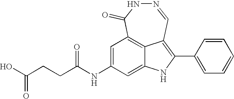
C(C(NC1=CC2=C3C(=C1)NC(C1=CC=CC=C1)=C3C=NNC2=O)=O)CC(O)=O
